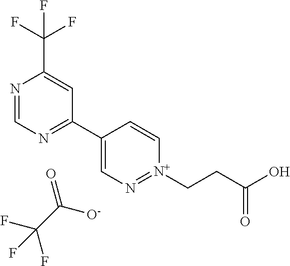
N1=CN=C(C2=CN=[N+](CCC(=O)O)C=C2)C=C1C(F)(F)F.O=C([O-])C(F)(F)F
